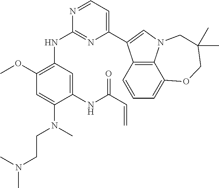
C1(OC)=C(NC2=NC(C3=CN4C5=C3C=CC=C5OCC(C)(C)C4)=CC=N2)C=C(NC(C=C)=O)C(N(C)CCN(C)C)=C1
